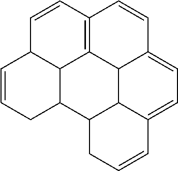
C1=CCC2C3C1C=CC1=C3C3C4C2CC=CC4=CC=C3C=C1
